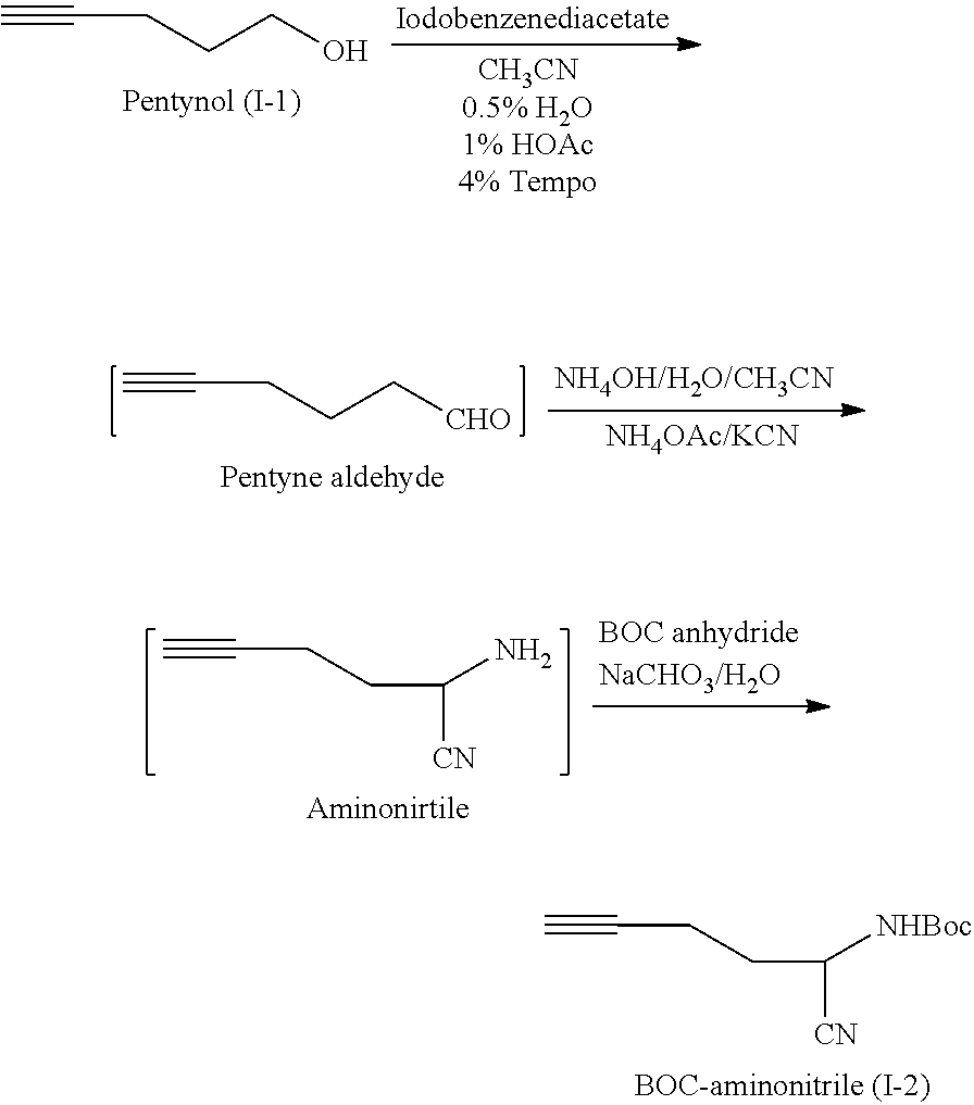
C#CCCCO.C#CCCC[CHO].C#CCCC(N)[CN].C#CCCC([NHBoc])[CN]
